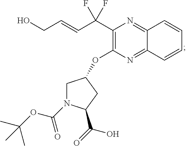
C1(C(C=CCO)(F)F)=C(OC2CN(C(OC(C)(C)C)=O)C(C(O)=O)C2)N=C2C(=N1)C=CC=C2
